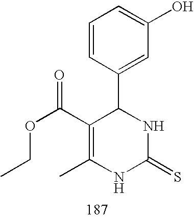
C1=CC(C2C(C(OCC)=O)=C(C)NC(=S)N2)=CC(O)=C1
